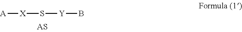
[A][X]S[Y]B
